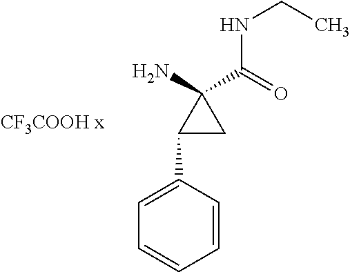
C1=CC(C2CC2(N)C(=O)NCC)=CC=C1
